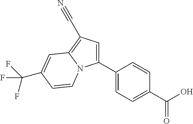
C1(C2=CC=C(C(O)=O)C=C2)=CC(C#N)=C2N1C=CC(C(F)(F)F)=C2
